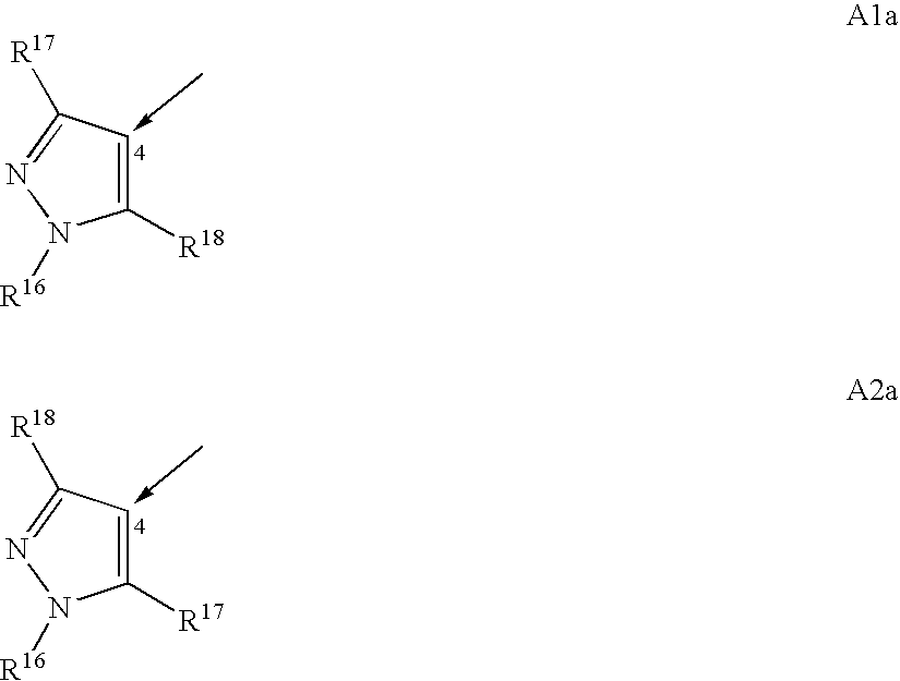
C1([R18])=CC([R17])=NN1[R16].C1([R17])=CC([R18])=NN1[R16]
